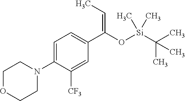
C1=C(N2CCOCC2)C([CF3])=CC(C(O[Si](C(C)(C)C)(C)C)=CC)=C1
